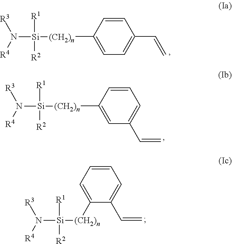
C1=CC([(CH2)n][Si](N([R4])[R3])([R1])[R2])=CC=C1C=C.C1=CC([(CH2)n][Si](N([R4])[R3])([R1])[R2])=CC(C=C)=C1.[(CH2)n]([Si](N([R4])[R3])([R1])[R2])C1=CC=CC=C1C=C
